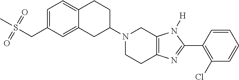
C12=CC=C(CS(C)(=O)=O)C=C1CC(N1CCC3=C(C1)N([H])C(C1=C(Cl)C=CC=C1)=N3)CC2
